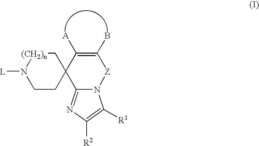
C1CC2(C[(CH2)n]N1[L])C1=NC([R2])=C([R1])N1[Z]C(B)=C2[A]
